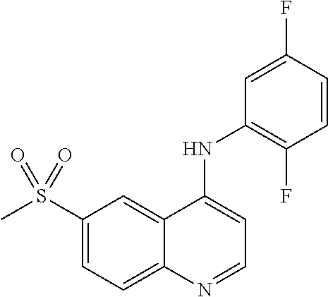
C1(S(C)(=O)=O)=CC=C2C(=C1)C(NC1=C(F)C=CC(F)=C1)=CC=N2
